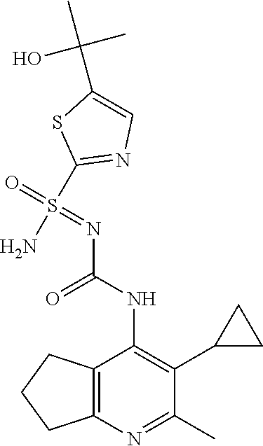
NS(=O)(=NC(=O)NC1=C(C2CC2)C(C)=NC2=C1CCC2)C1=NC=C(C(C)(O)C)S1
